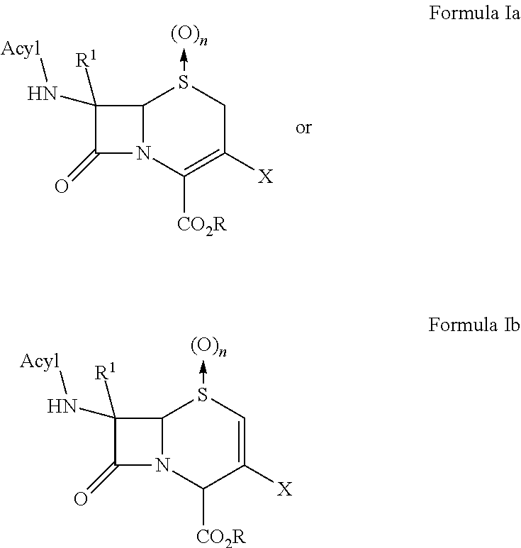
C1([R1])(N[Acyl])C(=O)N2C1S(->[(O)n])CC([X])=C2[CO2R].C1(N[Acyl])([R1])C(=O)N2C1S(->[(O)n])C=C([X])C2[CO2R]
